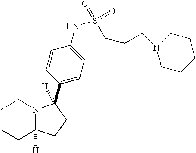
C1=CC(C2([H])N3C([H])(CCCC3)CC2)=CC=C1NS(CCCN1CCCCC1)(=O)=O
